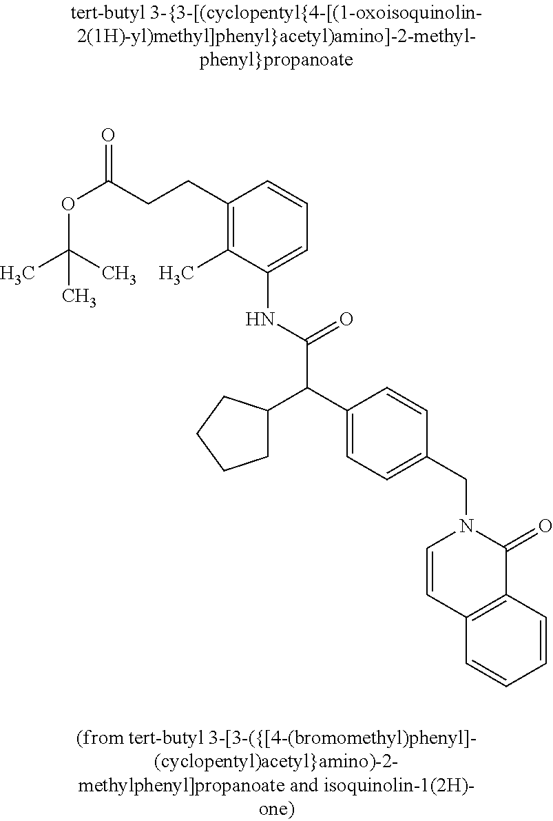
O(C(CCC1=C(C)C(NC(C(C2=CC=C(CN3C=CC4=C(C3=O)C=CC=C4)C=C2)C2CCCC2)=O)=CC=C1)=O)C(C)(C)C
